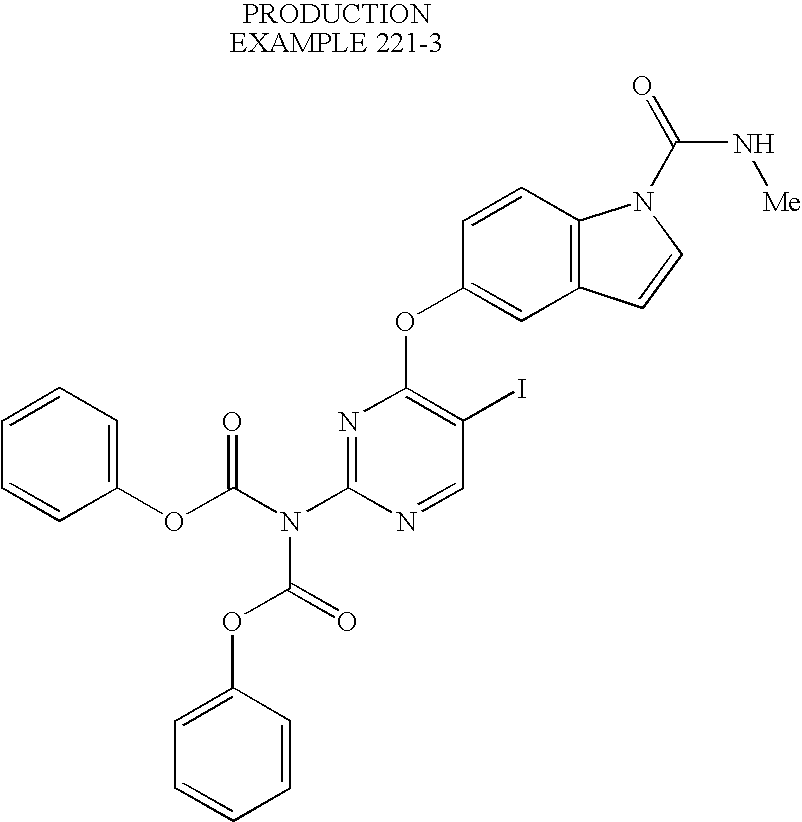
C1=CC2=C(C=C1OC1=C(I)C=NC(N(C(OC3=CC=CC=C3)=O)C(OC3=CC=CC=C3)=O)=N1)C=CN2C(N[Me])=O
